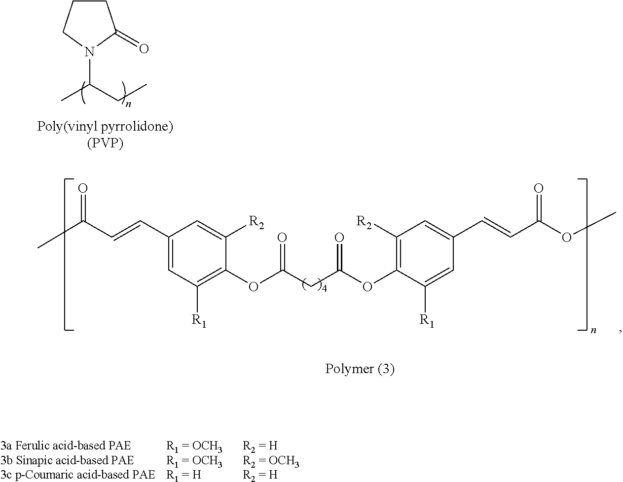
C1CCN(C(C)CC)C1=O.O=C(C)C=CC1=CC([R1])=C(OC(CC(OC2=C([R2])C=C(C=CC(OC)=O)C=C2[R1])=O)=O)C([R2])=C1
